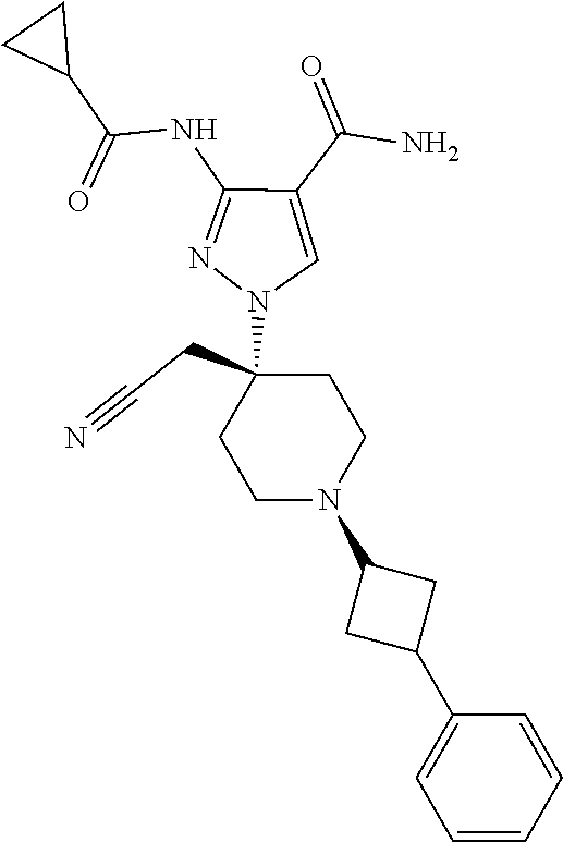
C1(N2C=C(C(=O)N)C(NC(C3CC3)=O)=N2)(CC#N)CCN(C2CC(C3=CC=CC=C3)C2)CC1
